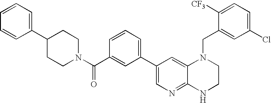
C1=CC=C(C2CCN(C(C3=CC(C4=CN=C5C(=C4)N(CC4=CC(Cl)=CC=C4[CF3])CCN5)=CC=C3)=O)CC2)C=C1
